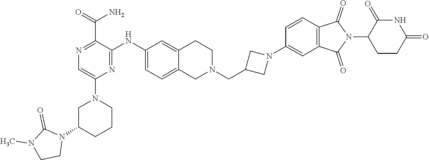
C1N(C2=CN=C(C(N)=O)C(NC3=CC=C4C(=C3)CCN(CC3CN(C5=CC6=C(C=C5)C(=O)N(C5C(=O)NC(=O)CC5)C6=O)C3)C4)=N2)CCCC1N1C(=O)N(C)CC1
